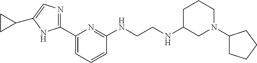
C1(C2=NC=C(C3CC3)N2)=CC=CC(NCCNC2CCCN(C3CCCC3)C2)=N1
